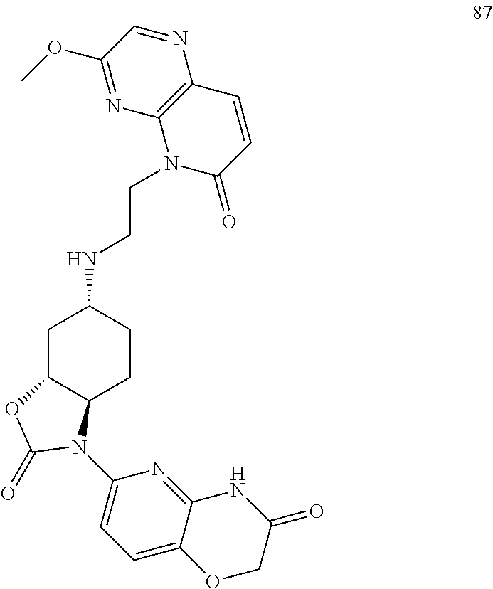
C(NC1CC2C(CC1)N(C1=CC=C3C(=N1)NC(=O)CO3)C(=O)O2)CN1C(=O)C=CC2=C1N=C(OC)C=N2
